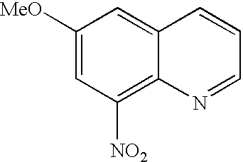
C1([MeO])=CC([NO2])=C2C(=C1)C=CC=N2
